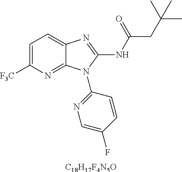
[C18H17F4N5O].C1=C([F3C])N=C2C(=C1)N=C(NC(CC(C)(C)C)=O)N2C1=NC=C(F)C=C1
